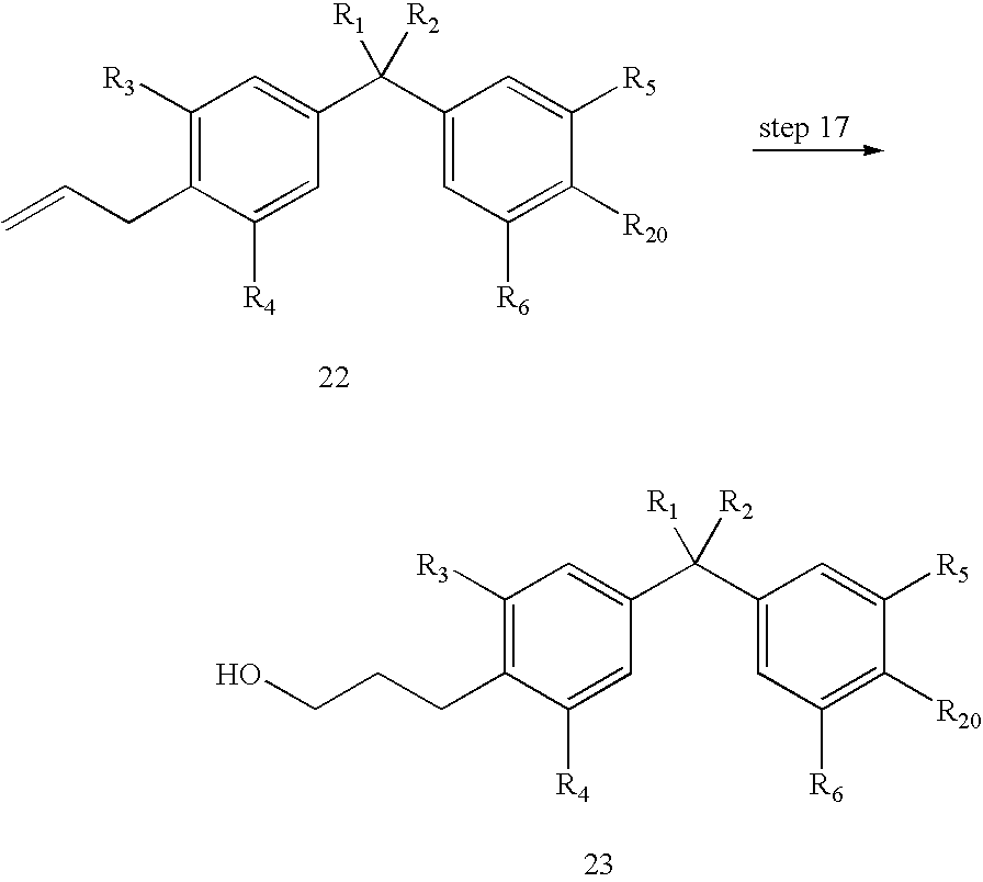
C1([R3])=C(CC=C)C([R4])=CC(C(C2=CC([R6])=C([R20])C([R5])=C2)([R2])[R1])=C1.C1([R3])=C(CCCO)C([R4])=CC(C(C2=CC([R6])=C([R20])C([R5])=C2)([R2])[R1])=C1
